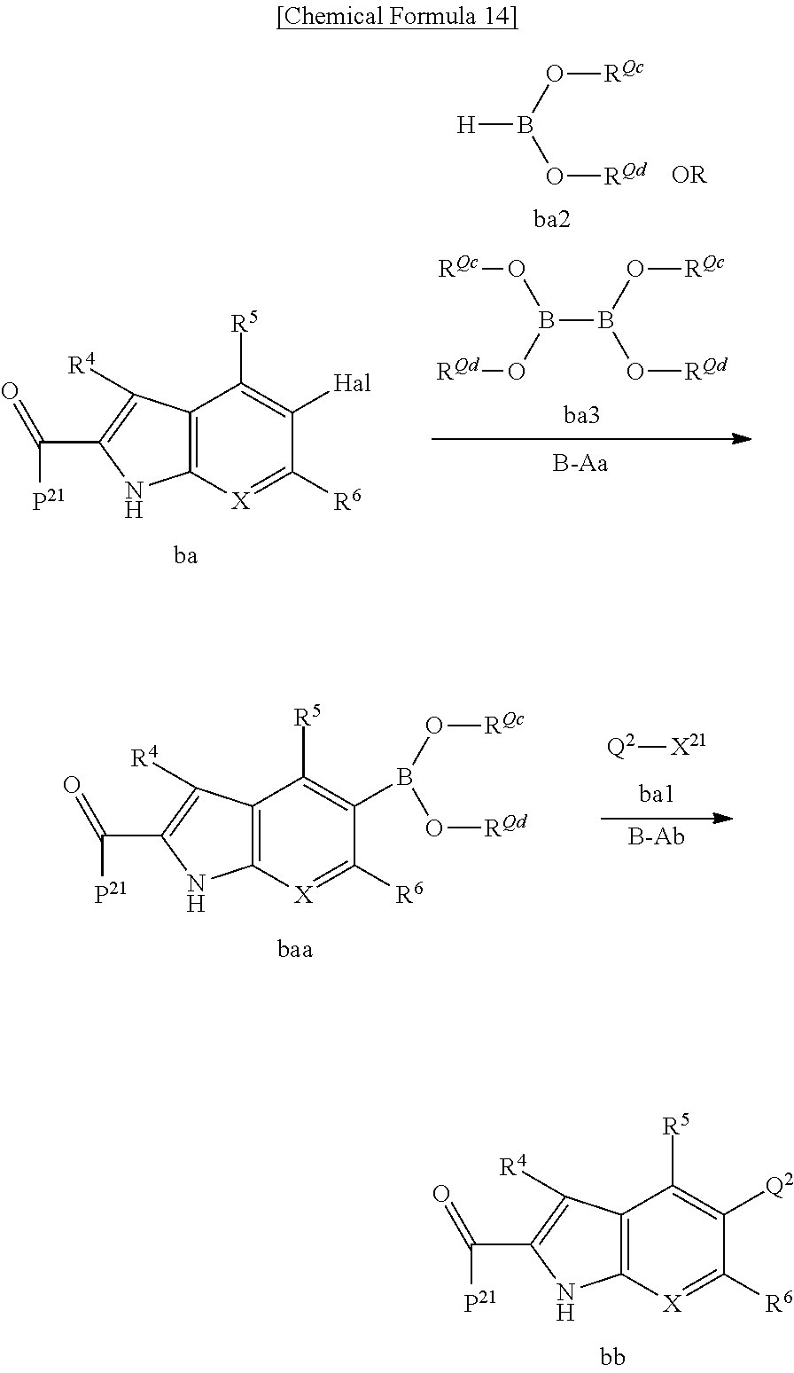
C12=C([X]=C([R6])C([Q2])=C1[R5])NC(C(=O)[P21])=C2[R4].C12=C([X]=C([R6])C([Hal])=C1[R5])NC(C(=O)[P21])=C2[R4].B(B(O[RQc])O[RQd])(O[RQd])O[RQc].[H]B(O[RQc])O[RQd].[Q2][X21].C12=C([X]=C([R6])C(B(O[RQc])O[RQd])=C1[R5])NC(C(=O)[P21])=C2[R4].[B-Ab]
